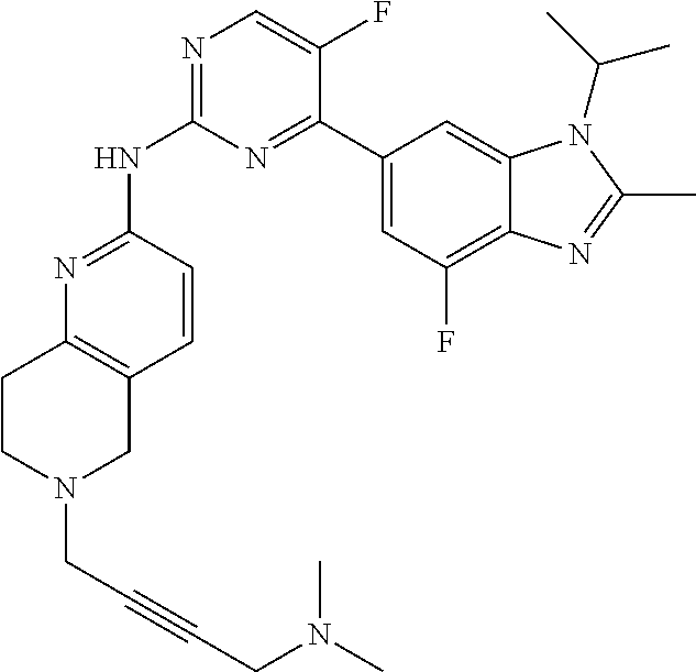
N1=C(NC2=NC=C(F)C(C3=CC(F)=C4C(=C3)N(C(C)C)C(C)=N4)=N2)C=CC2=C1CCN(CC#CCN(C)C)C2
